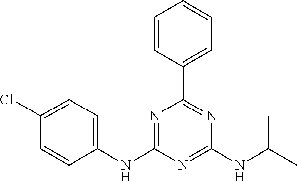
C1=CC(C2=NC(NC(C)C)=NC(NC3=CC=C(Cl)C=C3)=N2)=CC=C1
